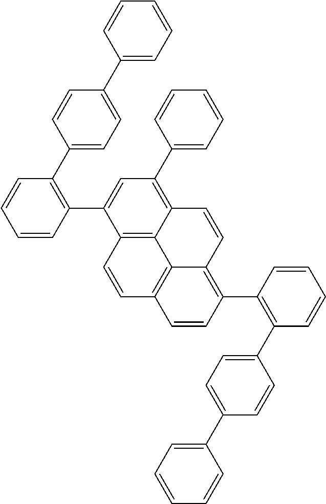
C1(C2=C(C3=CC=C(C4=CC=CC=C4)C=C3)C=CC=C2)=CC(C2=CC=CC=C2)=C2C3=C1C=CC1=C3C(=C(C3=C(C4=CC=C(C5=CC=CC=C5)C=C4)C=CC=C3)C=C1)C=C2
